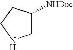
C1C([NHBoc])CCN1
